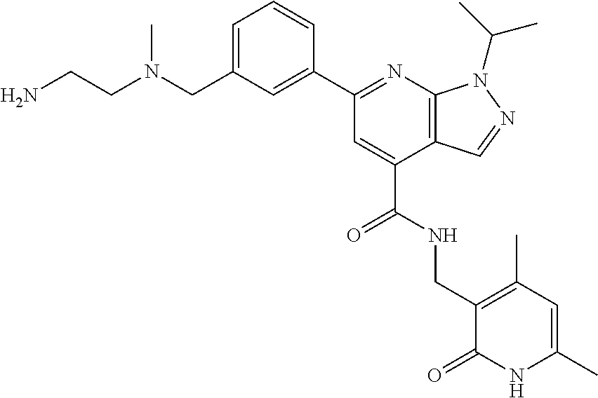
C1=C(CN(CCN)C)C=C(C2=NC3=C(C(C(=O)NCC4=C(C)C=C(C)NC4=O)=C2)C=NN3C(C)C)C=C1
